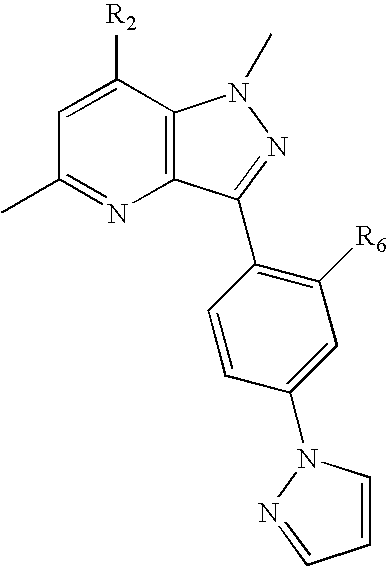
C12=C(C([R2])=CC(C)=N1)N(C)N=C2C1=C([R6])C=C(N2C=CC=N2)C=C1
